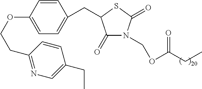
C1=CC(OCCC2=NC=C(CC)C=C2)=CC=C1CC1C(=O)N(COC(CC)=O)C(=O)S1
